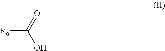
[R6]C(=O)O
